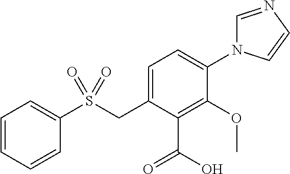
C1=CC=CC(S(CC2=CC=C(N3C=NC=C3)C(OC)=C2C(O)=O)(=O)=O)=C1
